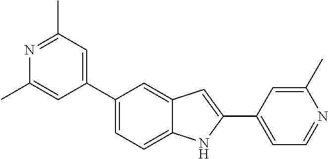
N1=C(C)C=C(C2=CC=C3C(=C2)C=C(C2=CC=NC(C)=C2)N3)C=C1C
